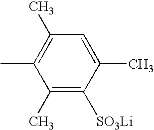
C1(C)=C(C)C=C(C)C([SO3Li])=C1C
